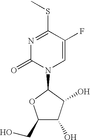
C1(=O)N=C(SC)C(F)=CN1C1C(O)C(O)C(CO)O1
